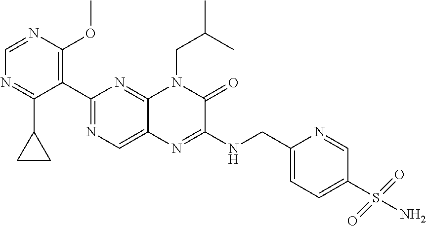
C1(C2=NC=C3C(=N2)N(CC(C)C)C(=O)C(NCC2=CC=C(S(N)(=O)=O)C=N2)=N3)=C(OC)N=CN=C1C1CC1
